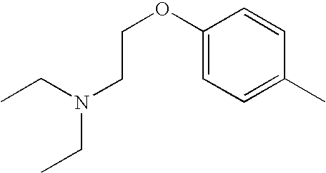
C(N(CCOC1=CC=C(C)C=C1)CC)C
